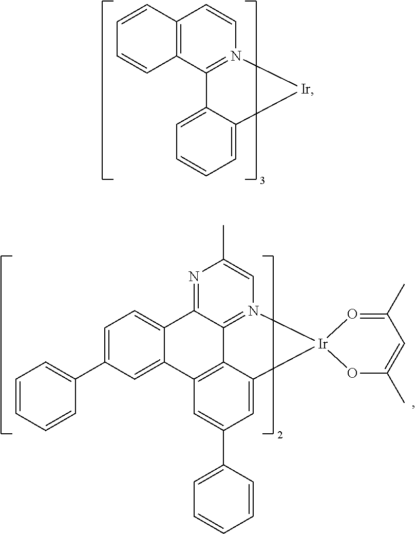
C12=C(C3=N(C=C1)[Ir]C1=CC=CC=C31)C=CC=C2.C1=CC=CC(C2=CC=C3C(=C2)C2=C4C5=N(C=C(C)N=C35)[Ir]3(O=C(C)C=C(C)O3)C4=CC(C3=CC=CC=C3)=C2)=C1
